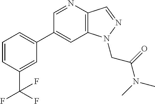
C1(C2=CC=CC(C(F)(F)F)=C2)=CC2=C(C=NN2CC(=O)N(C)C)N=C1
